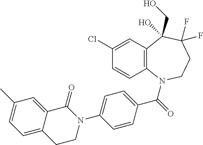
C12=C(N(C(=O)C3=CC=C(N4C(=O)C5=CC(C)=CC=C5CC4)C=C3)CCC(F)(F)C1(CO)O)C=CC(Cl)=C2
